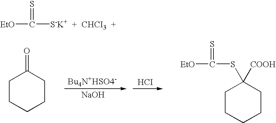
C1CCCCC1=O.[NaOH].[HCI].C1CCCCC1([COOH])SC([EtO])=S.[EtO]C([S-K+  +  CHCI3  +])=S
